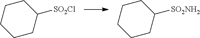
C1CC([SO2Cl])CCC1.C1CC([SO2NH2])CCC1
